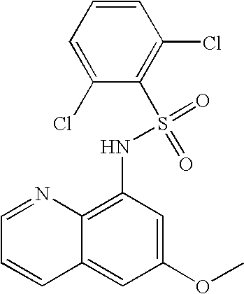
C1=NC2=C(NS(=O)(=O)C3=C(Cl)C=CC=C3Cl)C=C(OC)C=C2C=C1
